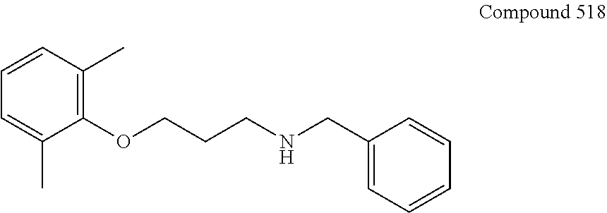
C1=CC(C)=C(OCCCNCC2=CC=CC=C2)C(C)=C1
